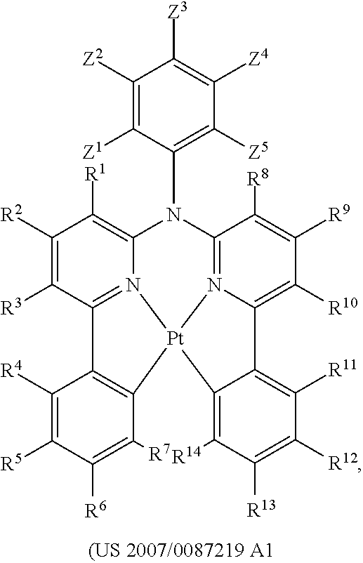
[Pt]123N4=C(C([R3])=C([R2])C([R1])=C4N(C4=C([Z5])C([Z4])=C([Z3])C([Z2])=C4[Z1])C4=N1C(=C([R10])C([R9])=C4[R8])C1=C([R11])C([R12])=C([R13])C([R14])=C21)C1=C3C([R7])=C([R6])C([R5])=C1[R4]
